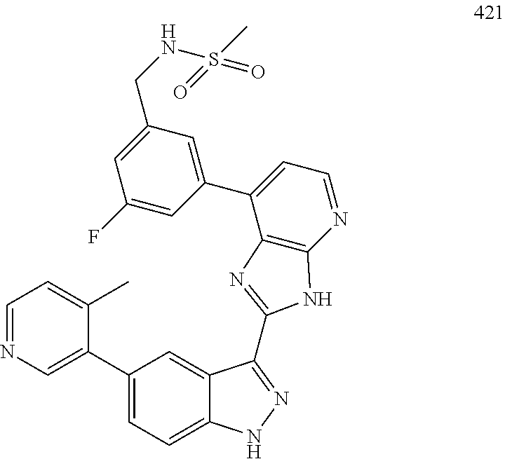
C1(C2=CN=CC=C2C)=CC=C2C(=C1)C(C1=NC3=C(N=CC=C3C3=CC(CNS(C)(=O)=O)=CC(F)=C3)N1)=NN2
